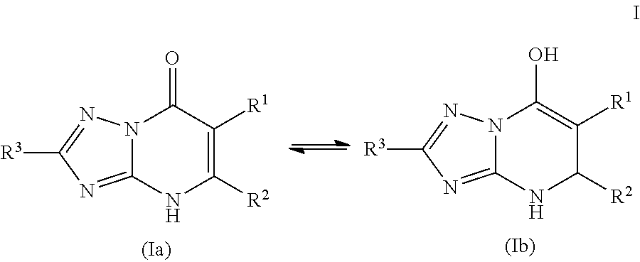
N12C(=NC([R3])=N1)NC([R2])=C([R1])C2=O.N12C(=NC([R3])=N1)NC([R2])C([R1])=C2O
